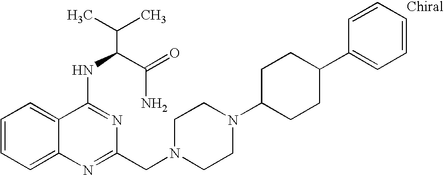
C1=CC=C2C(=C1)C(NC(C(N)=O)C(C)C)=NC(CN1CCN(C3CCC(C4=CC=CC=C4)CC3)CC1)=N2
